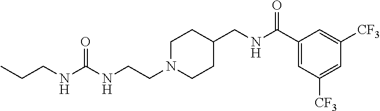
N(CCN1CCC(CNC(C2=CC([CF3])=CC([CF3])=C2)=O)CC1)C(NCCC)=O
